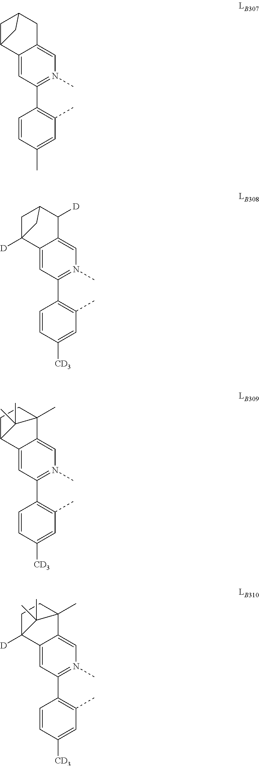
C12=CC(C3=C(C)C=C(C)C=C3)=N(C)C=C1CC1CC2C1.C12=CC(C3=C(C)C=C([CD3])C=C3)=N(C)C=C1C([D])C1CC2([D])C1.C12=CC(C3=C(C)C=C([CD3])C=C3)=N(C)C=C1C1(C)CCC2C1(C)C.C12=CC(C3=C(C)C=C([CD3])C=C3)=N(C)C=C1C1(C)CCC2([D])C1(C)C
